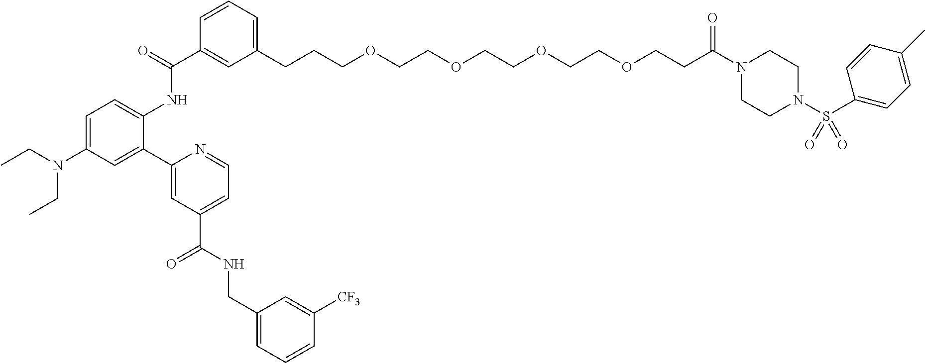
C1(CCCOCCOCCOCCOCCC(N2CCN(S(=O)(=O)C3=CC=C(C)C=C3)CC2)=O)=CC=CC(C(=O)NC2=CC=C(N(CC)CC)C=C2C2=CC(C(NCC3=CC=CC([CF3])=C3)=O)=CC=N2)=C1
